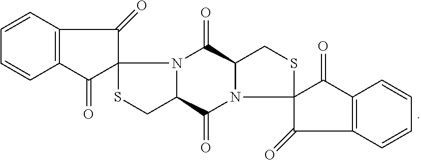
C1=CC2=C(C=C1)C(=O)C1(C2=O)SCC2N1C(=O)C1N(C2=O)C2(SC1)C(=O)C1=C(C2=O)C=CC=C1
